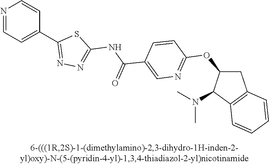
N1=CC=C(C2=NN=C(NC(C3=CN=C(OC4CC5=C(C4N(C)C)C=CC=C5)C=C3)=O)S2)C=C1
